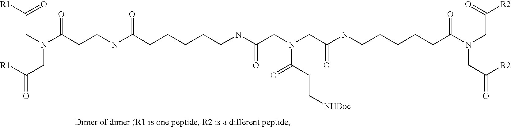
[R1]C(=O)CN(CC(=O)[R1])C(CCNC(CCCCCNC(CN(CC(NCCCCCC(N(CC([R2])=O)CC(=O)[R2])=O)=O)C(CC[NHBoc])=O)=O)=O)=O
